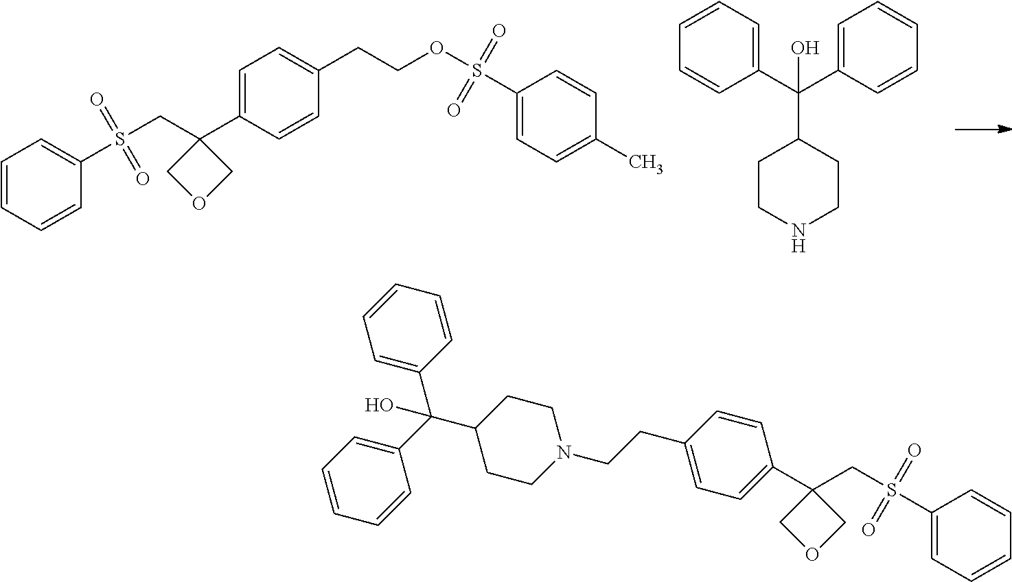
C1=CC=CC(S(CC2(C3=CC=C(CCOS(C4=CC=C(C)C=C4)(=O)=O)C=C3)COC2)(=O)=O)=C1.C1=CC=C(C(C2=CC=CC=C2)(C2CCNCC2)O)C=C1.C1=CC=CC=C1C(C1=CC=CC=C1)(C1CCN(CCC2=CC=C(C3(CS(C4=CC=CC=C4)(=O)=O)COC3)C=C2)CC1)O
